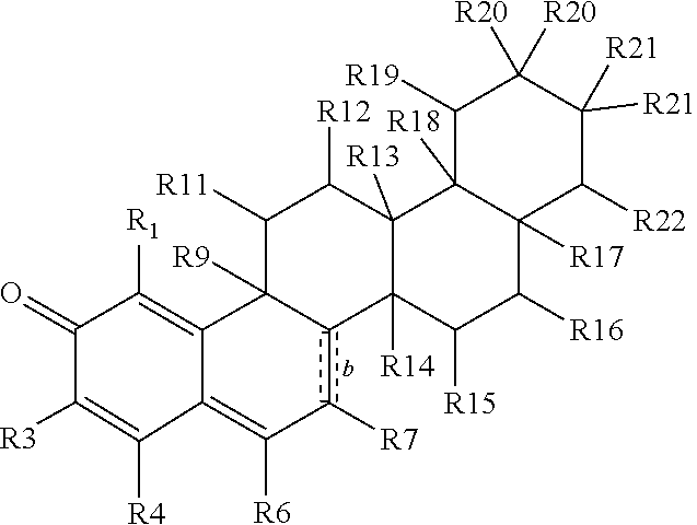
C12C3([R14])C([R13])(C([R12])C([R11])C1([R9])C1=C([R1])C(=O)C([R3])=C([R4])C1=C([R6])C2[R7])C1([R18])C([R19])C([R20])([R20])C([R21])([R21])C([R22])C1([R17])C([R16])C3[R15]
